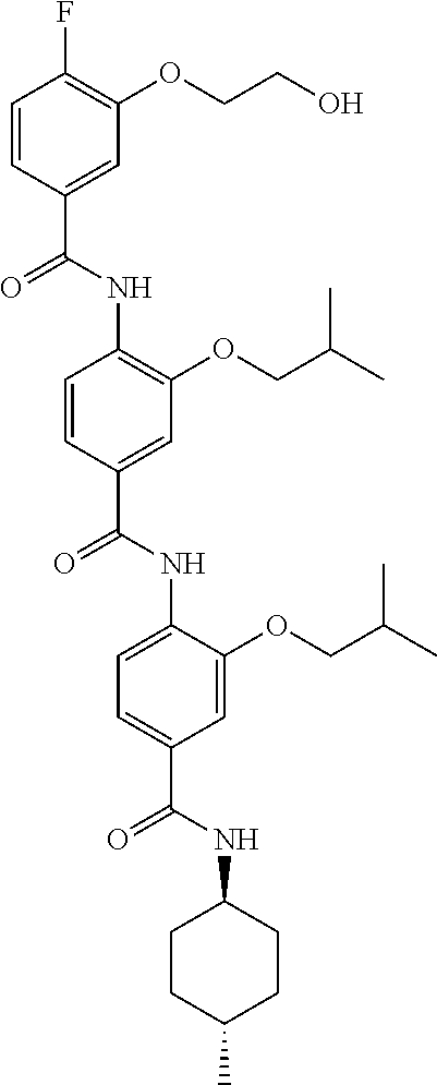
C1=CC(C(NC2=C(OCC(C)C)C=C(C(NC3=CC=C(C(NC4CCC(C)CC4)=O)C=C3OCC(C)C)=O)C=C2)=O)=CC(OCCO)=C1F
